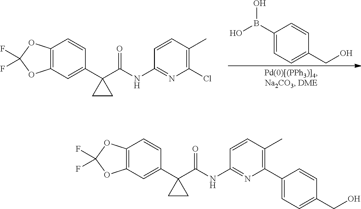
C12=C(C=C(C3(C(NC4=NC(Cl)=C(C)C=C4)=O)CC3)C=C1)OC(F)(F)O2.C1(B(O)O)=CC=C(CO)C=C1.C12=C(C=C(C3(C(NC4=NC(C5=CC=C(CO)C=C5)=C(C)C=C4)=O)CC3)C=C1)OC(F)(F)O2
